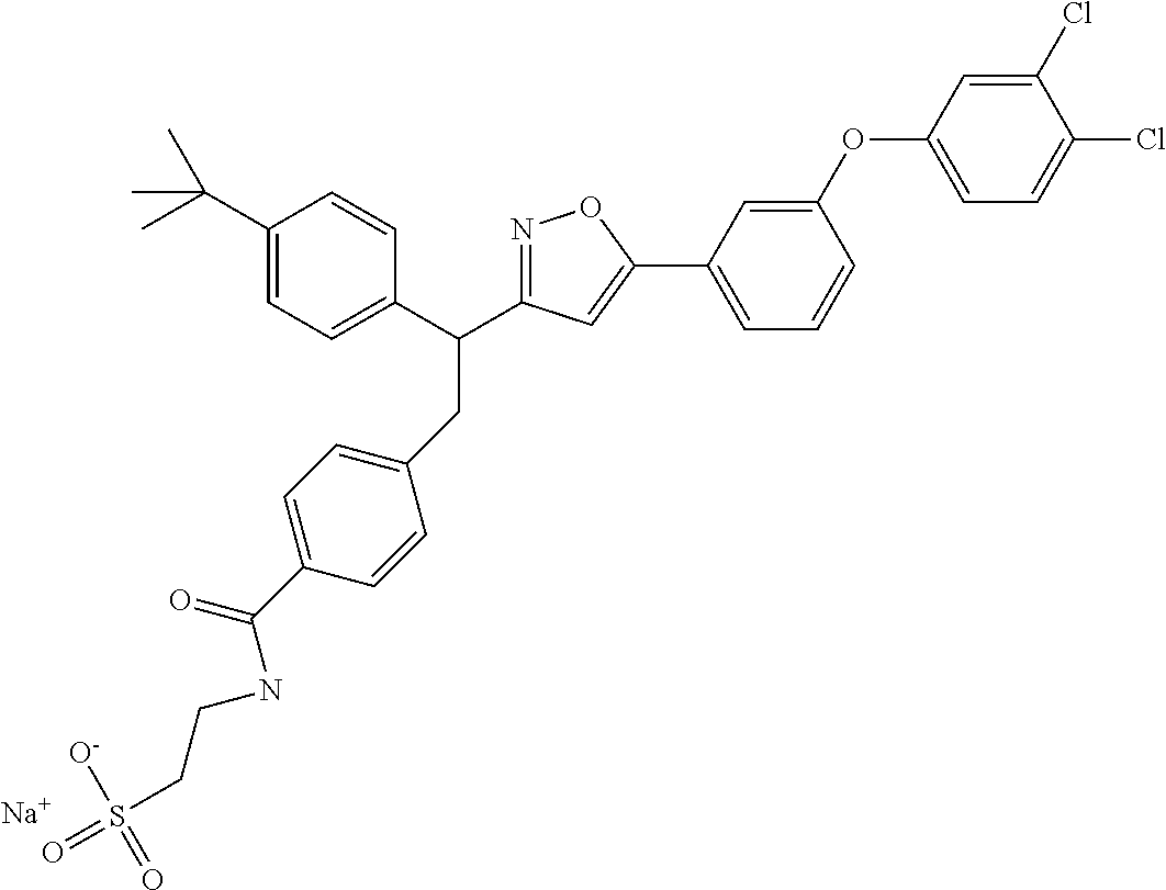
[Na].C1(CC(C2=CC=C(C(C)(C)C)C=C2)C2=NOC(C3=CC=CC(OC4=CC=C(Cl)C(Cl)=C4)=C3)=C2)=CC=C(C(=O)NCCS(=O)([O-])=O)C=C1
